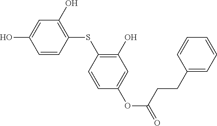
C1(O)=C(SC2=C(O)C=C(O)C=C2)C=CC(OC(=O)CCC2=CC=CC=C2)=C1
